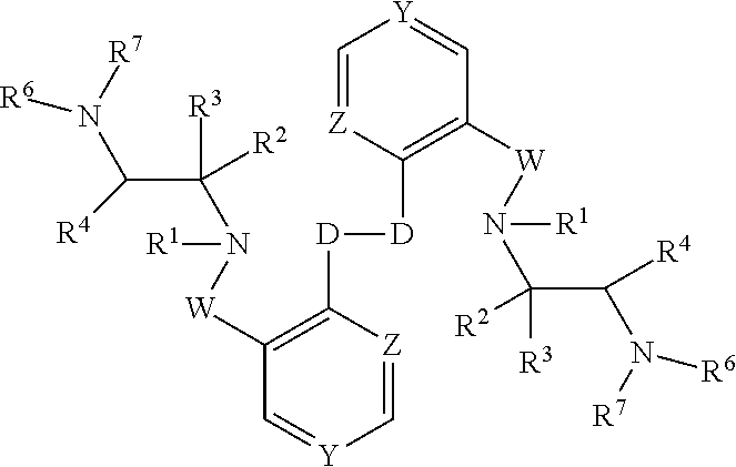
C1=[Z]C([D][D]C2=C([W]N(C([R3])([R2])C(N([R7])[R6])[R4])[R1])C=[Y]C=[Z]2)=C([W]N(C([R3])([R2])C([R4])N([R7])[R6])[R1])C=[Y]1
